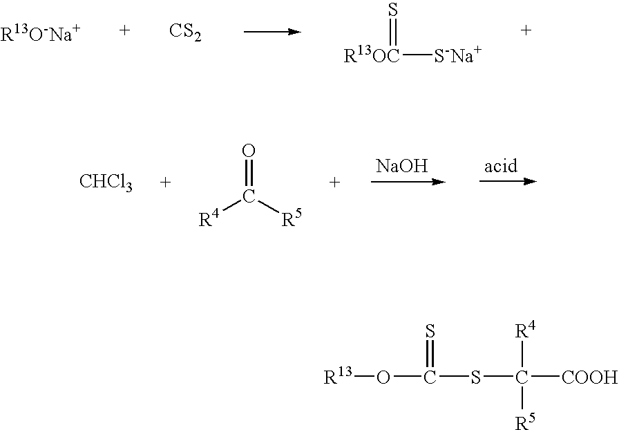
[R13O-Na+].[CS2].[R13OC]([S-Na+])=S.[NaOH].O=C([R5])[R4].[CHCl3].[R13]OC(SC([COOH])([R4])[R5])=S
